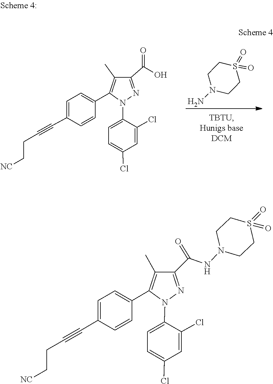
S1(=O)(=O)CCN(N)CC1.C1=C(Cl)C=C(Cl)C(N2C(C3=CC=C(C#CCC[NC])C=C3)=C(C)C(C(=O)O)=N2)=C1.C1=C(Cl)C=C(Cl)C(N2N=C(C(NN3CCS(=O)(=O)CC3)=O)C(C)=C2C2=CC=C(C#CCC[NC])C=C2)=C1
